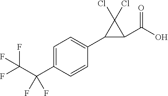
C1=C(C(C(F)(F)F)(F)F)C=CC(C2C(C(O)=O)C2(Cl)Cl)=C1
